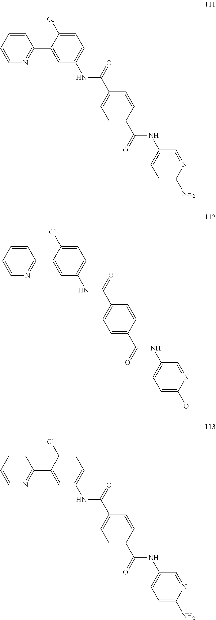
C1(C2=CC(NC(C3=CC=C(C(=O)NC4=CC=C(N)N=C4)C=C3)=O)=CC=C2Cl)=NC=CC=C1.C1(C2=CC(NC(C3=CC=C(C(=O)NC4=CC=C(OC)N=C4)C=C3)=O)=CC=C2Cl)=NC=CC=C1.C1(C2=CC(NC(C3=CC=C(C(=O)NC4=CC=C(N)N=C4)C=C3)=O)=CC=C2Cl)=NC=CC=C1
